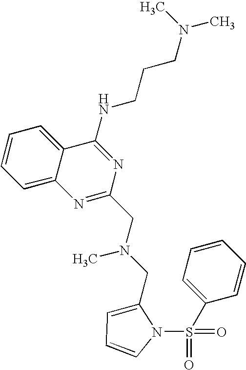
C1=CC=C2C(=C1)N=C(CN(CC1=CC=CN1S(=O)(=O)C1=CC=CC=C1)C)N=C2NCCCN(C)C
